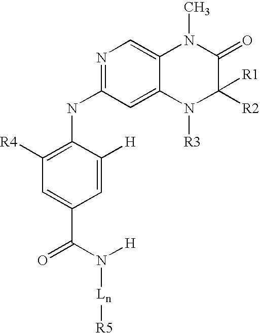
C1=C([H])C(NC2=NC=C3C(=C2)N([R3])C([R2])([R1])C(=O)N3C)=C([R4])C=C1C(N([H])[Ln][R5])=O
